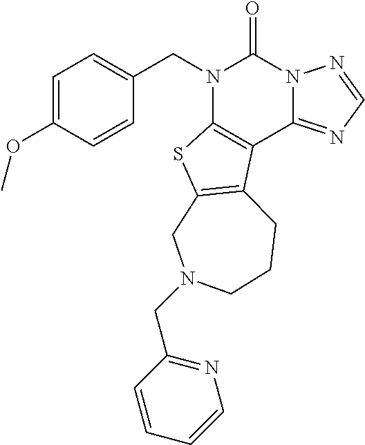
C1=CC(OC)=CC=C1CN1C2=C(C3=NC=NN3C1=O)C1=C(S2)CN(CC2=NC=CC=C2)CCC1
